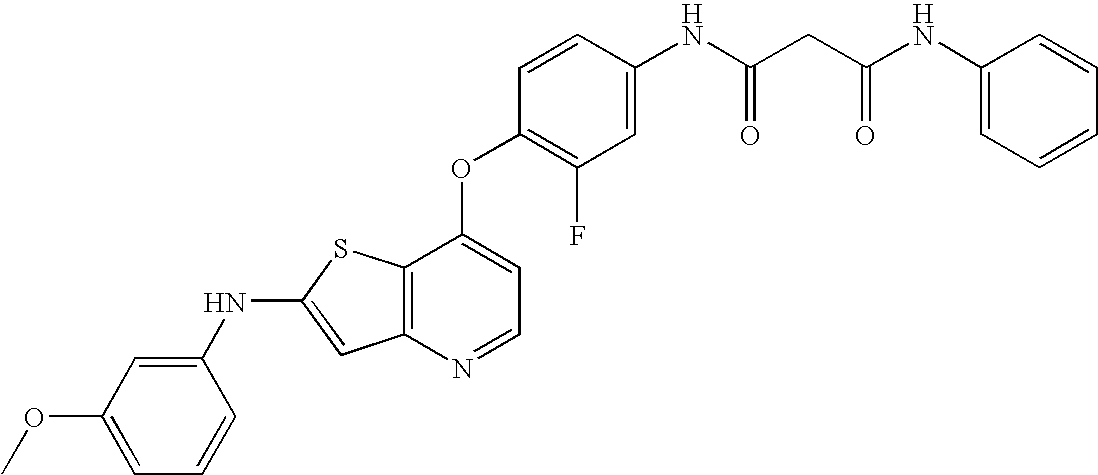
C12=C(SC(NC3=CC(OC)=CC=C3)=C1)C(OC1=C(F)C=C(NC(CC(NC3=CC=CC=C3)=O)=O)C=C1)=CC=N2
